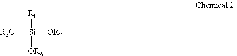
[OR6][Si]([R8])([OR7])[R5O]
